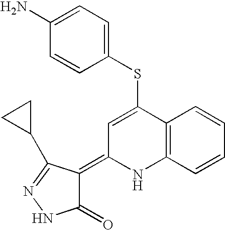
S(C1=CC(=C2C(=O)NN=C2C2CC2)NC2=C1C=CC=C2)C1=CC=C(N)C=C1
